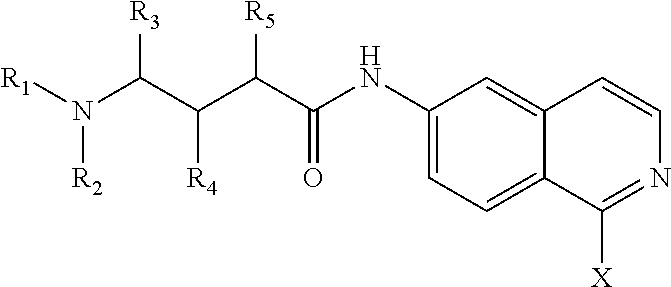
C1(NC(C(C(C(N([R1])[R2])[R3])[R4])[R5])=O)=CC=C2C(=C1)C=CN=C2[X]
